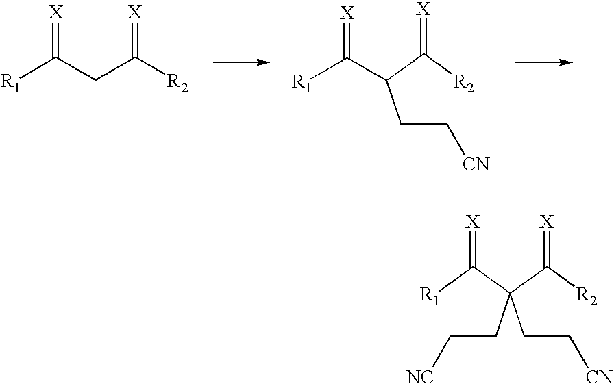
[R1]C(CC([R2])=[X])=[X].[R1]C(=[X])C(CC[CN])C([R2])=[X].C(C[CN])C(C([R2])=[X])(CC[NC])C([R1])=[X]
